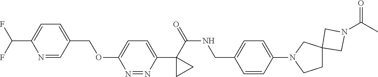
C(C1=CC=C(C(F)F)N=C1)OC1=CC=C(C2(C(NCC3=CC=C(N4CCC5(C4)CN(C(C)=O)C5)C=C3)=O)CC2)N=N1
